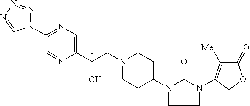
C(CN1CCC(N2CCN(C3=C([Me])C(=O)OC3)C2=O)CC1)(C1=CN=C(N2N=NN=C2)C=N1)O
